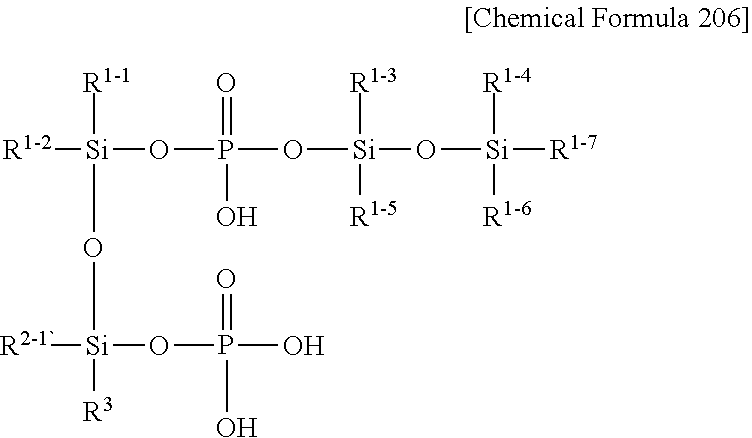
[R1-2][Si]([R1-1])(O[Si]([R2-1`])(OP(=O)(O)O)[R3])OP(=O)(O[Si](O[Si]([R1-4])([R1-7])[R1-6])([R1-3])[R1-5])O
